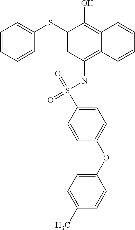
C1=CC=CC(SC2=CC(NS(=O)(=O)C3=CC=C(OC4=CC=C(C)C=C4)C=C3)=C3C(=C2O)C=CC=C3)=C1
